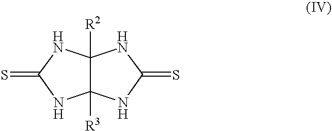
C12([R2])C([R3])(NC(=S)N1)NC(=S)N2
